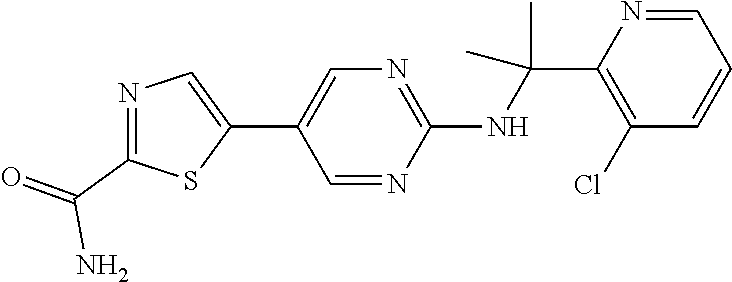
C1(C2=CN=C(NC(C)(C)C3=C(Cl)C=CC=N3)N=C2)=CN=C(C(=O)N)S1
